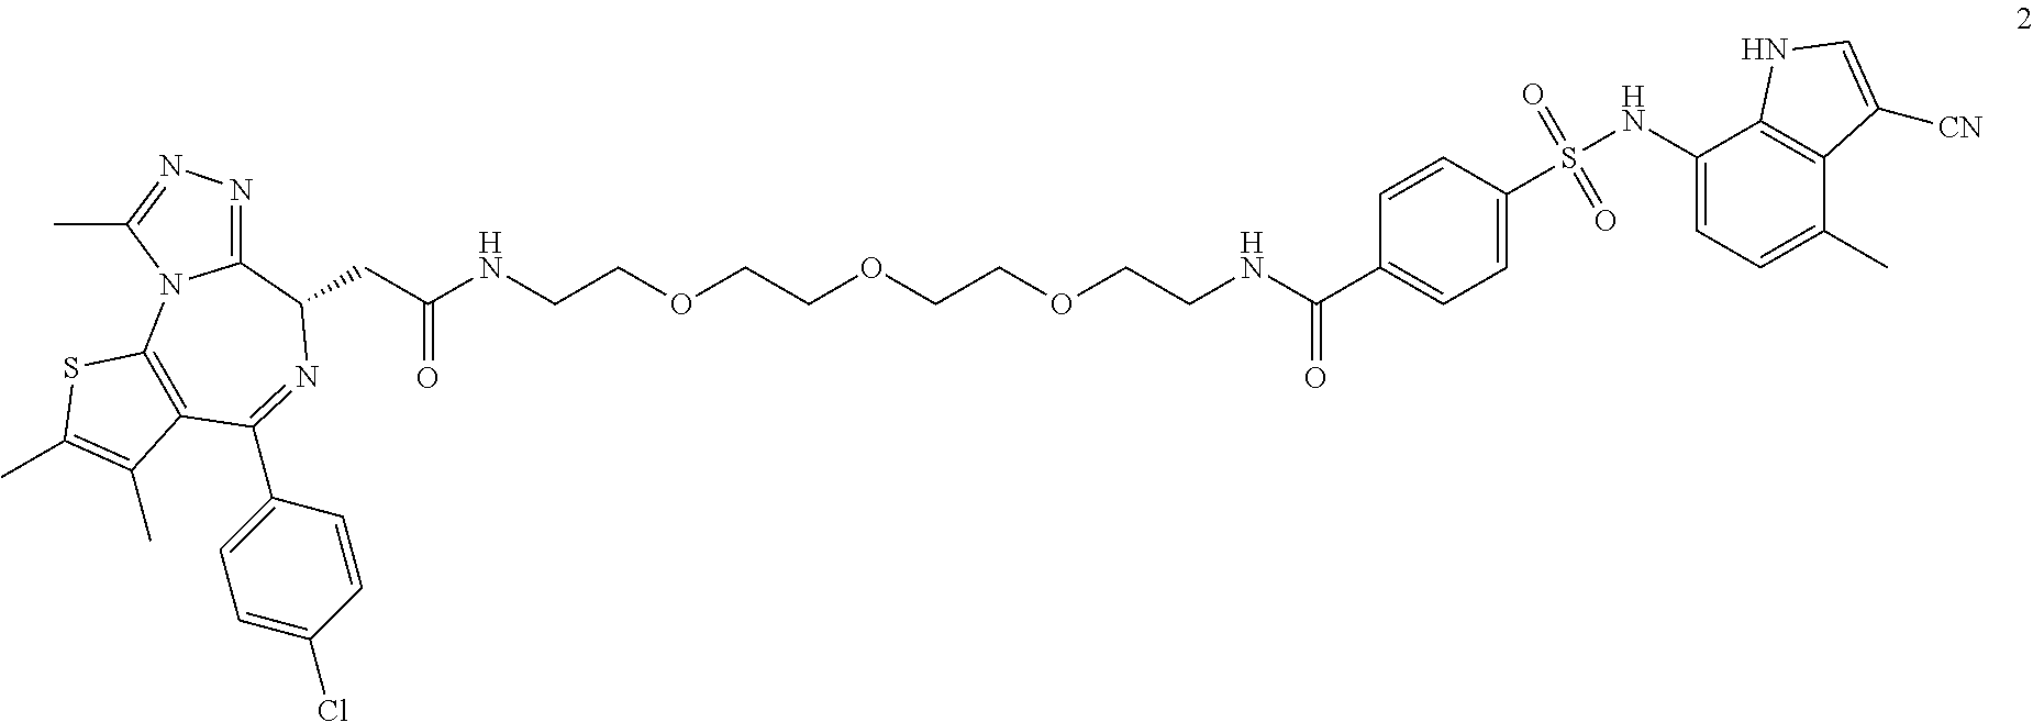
C1=CC(S(NC2=CC=C(C)C3=C2NC=C3[CN])(=O)=O)=CC=C1C(NCCOCCOCCOCCNC(CC1C2=NN=C(C)N2C2=C(C(C3=CC=C(Cl)C=C3)=N1)C(C)=C(C)S2)=O)=O
